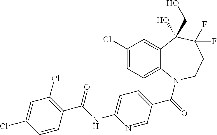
C12=CC(Cl)=CC=C1N(C(=O)C1=CC=C(NC(C3=C(Cl)C=C(Cl)C=C3)=O)N=C1)CCC(F)(F)C2(CO)O
